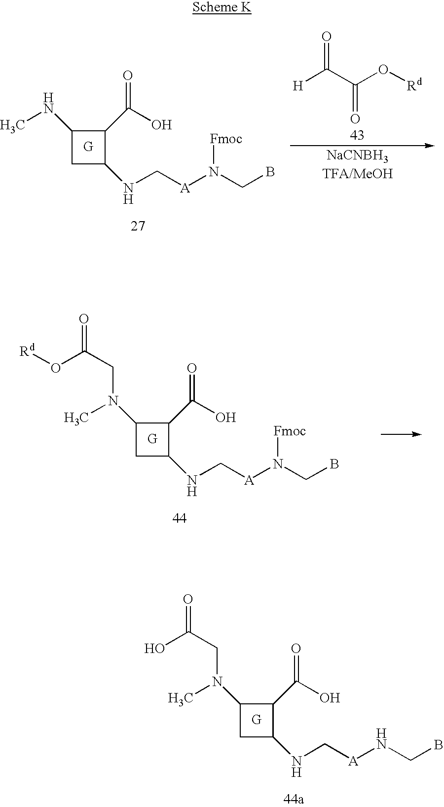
C([H])(=O)C(=O)O[Rd].C1(NC)CC(NC[A]N([Fmoc])CB)C1C(=O)O.C1(N(C)CC(=O)O[Rd])CC(NC[A]N([Fmoc])CB)C1C(=O)O.C1(N(C)CC(=O)O)CC(NC[A]NCB)C1C(=O)O
